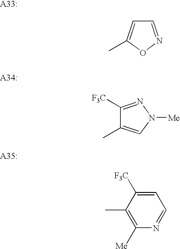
C1=NOC(C)=C1.C1([F3C])=NN([Me])C=C1C.C1=C([F3C])C(C)=C([Me])N=C1
